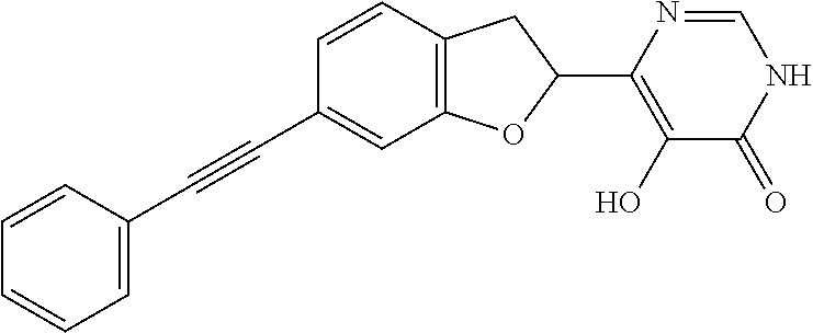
OC1=C(C2OC3=C(C2)C=CC(C#CC2=CC=CC=C2)=C3)N=CNC1=O
